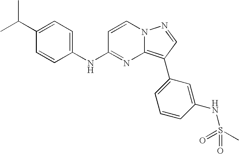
C1(C(C)C)=CC=C(NC2=NC3=C(C4=CC=CC(NS(=O)(=O)C)=C4)C=NN3C=C2)C=C1
